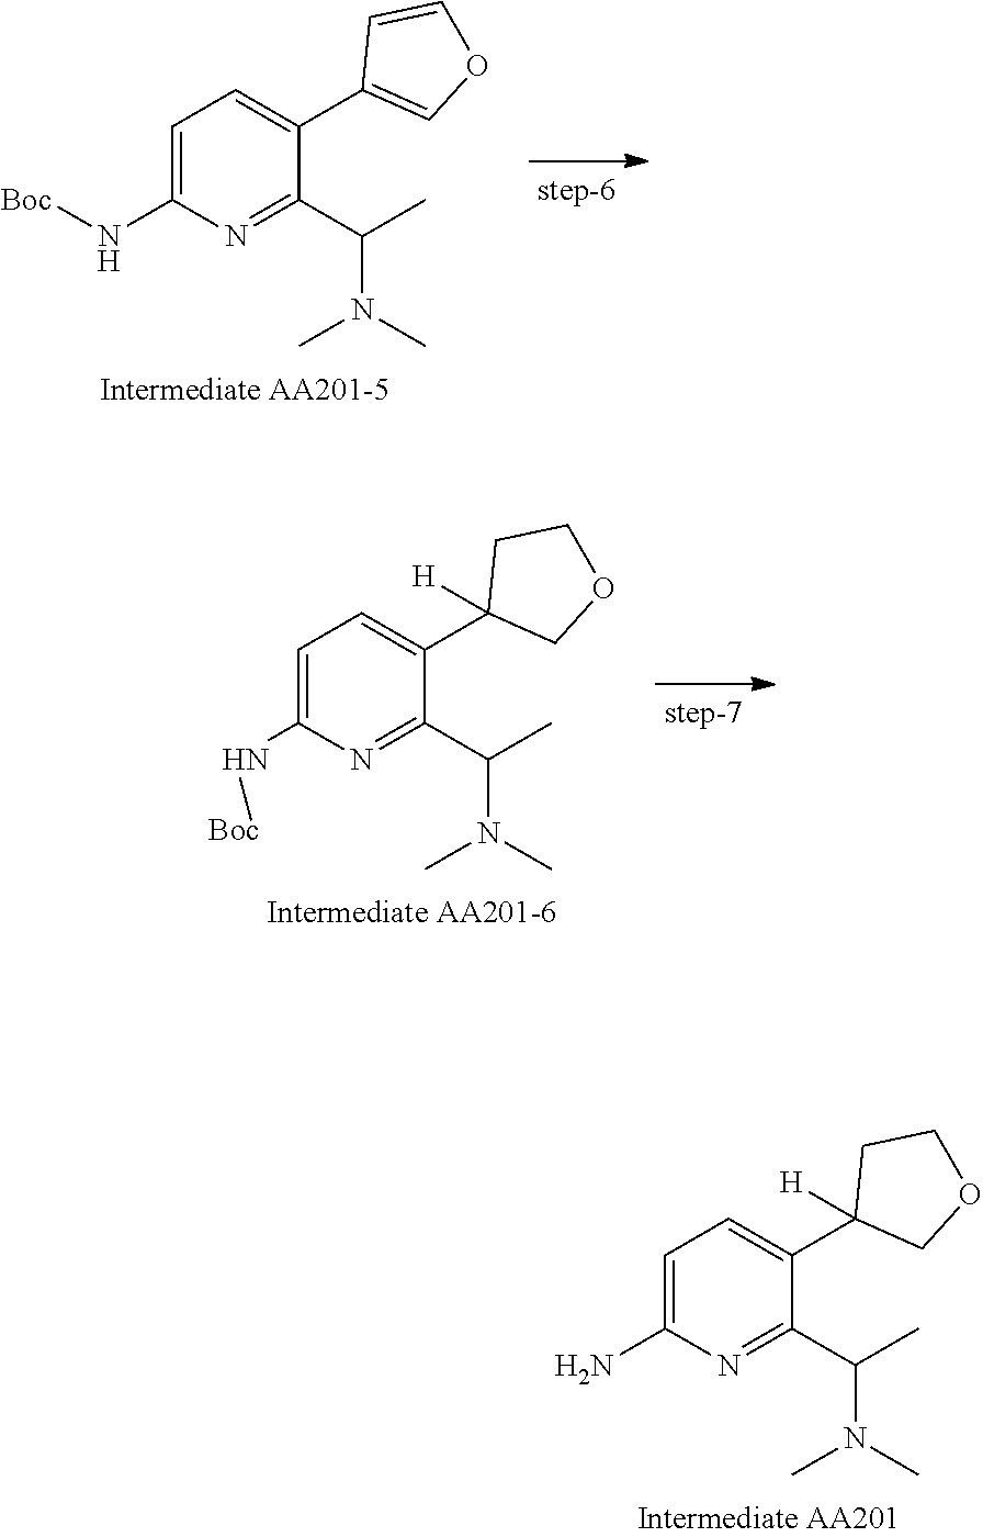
C1(N[Boc])=CC=C(C2=COC=C2)C(C(C)N(C)C)=N1.C1(N[Boc])=CC=C(C2([H])COCC2)C(C(C)N(C)C)=N1.C1(N)=CC=C(C2([H])COCC2)C(C(C)N(C)C)=N1
